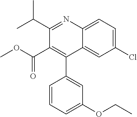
C1(Cl)=CC=C2C(=C1)C(C1=CC(OCC)=CC=C1)=C(C(OC)=O)C(C(C)C)=N2
